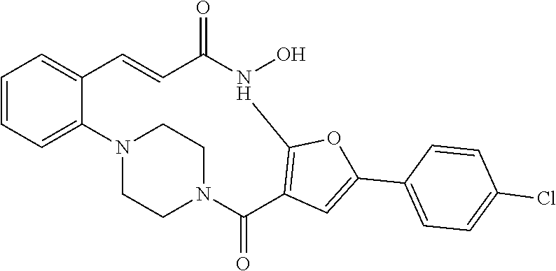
C1=CC=C2C(=C1)C=CC(=O)N(O)C1=C(C(=O)N3CCN2CC3)C=C(C2=CC=C(Cl)C=C2)O1
